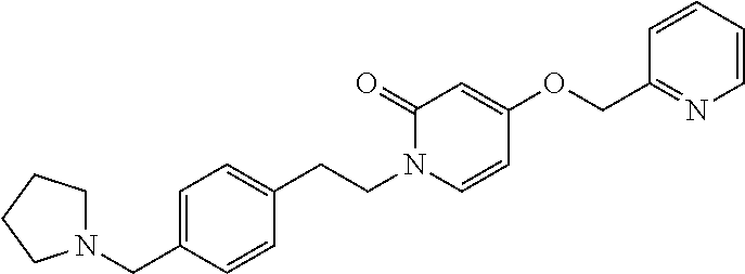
N1(CC2=CC=C(CCN3C=CC(OCC4=NC=CC=C4)=CC3=O)C=C2)CCCC1
